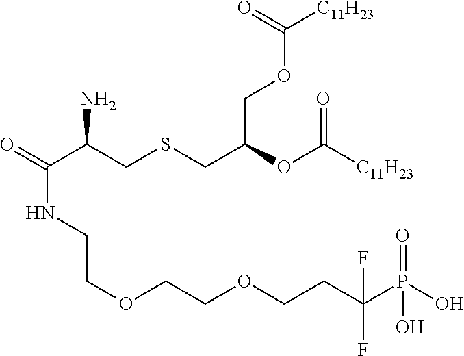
O=C(C(CSCC(OC([C11H23])=O)COC([C11H23])=O)N)NCCOCCOCCC(P(O)(=O)O)(F)F
